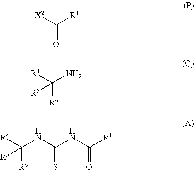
O=C([X2])[R1].C(N)([R4])([R6])[R5].C(NC(NC([R1])=O)=S)([R4])([R6])[R5]
